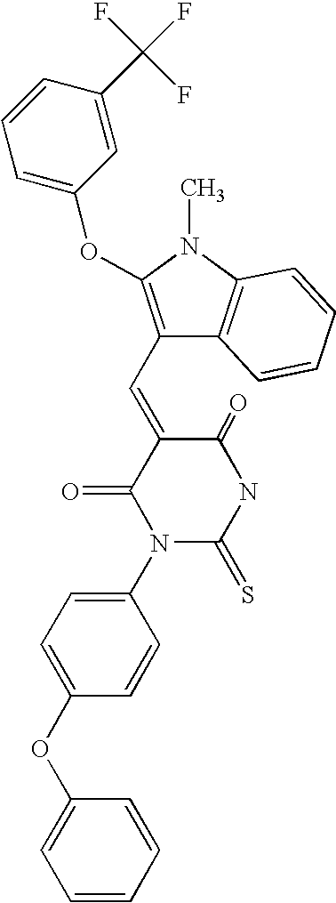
C1(N2C(=S)NC(=O)C(=CC3=C(OC4=CC=CC(C(F)(F)F)=C4)N(C)C4=C3C=CC=C4)C2=O)=CC=C(OC2=CC=CC=C2)C=C1
